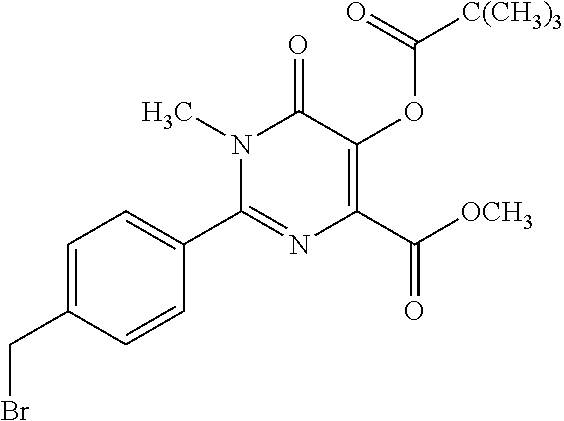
N1(C)C(C2=CC=C(CBr)C=C2)=NC(C([OCH3])=O)=C(OC([C(CH3)3])=O)C1=O
